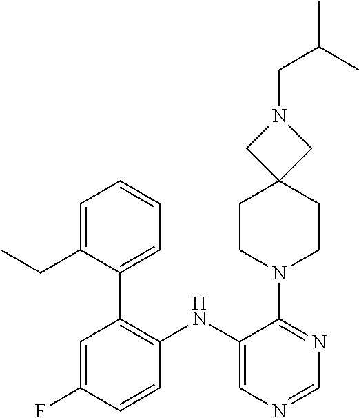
C1=NC=C(NC2=C(C3=CC=CC=C3CC)C=C(F)C=C2)C(N2CCC3(CC2)CN(CC(C)C)C3)=N1
